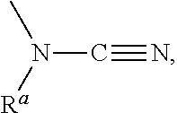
CN([Ra])C#N
